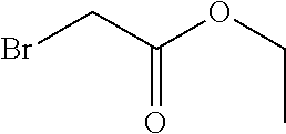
C(=O)(OCC)CBr
